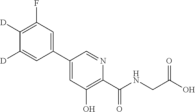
C1(C2=CC(F)=C([D])C([D])=C2)=CC(O)=C(C(NCC(O)=O)=O)N=C1
